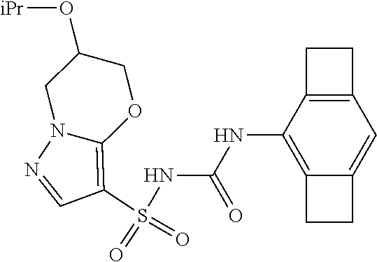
S(NC(NC1=C2C(=CC3=C1CC3)CC2)=O)(C1=C2N(N=C1)CC(O[iPr])CO2)(=O)=O
